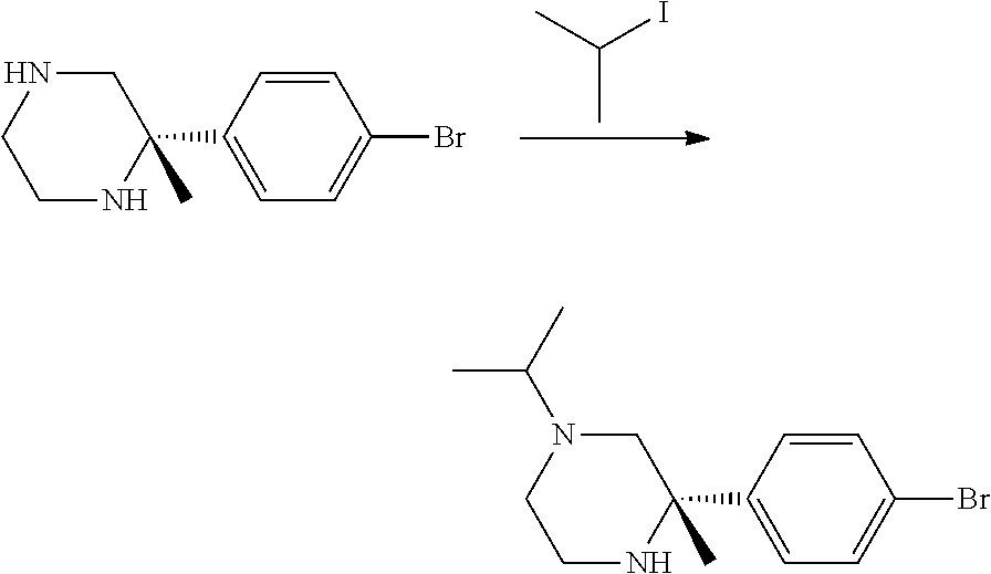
C1NC(C2=CC=C(Br)C=C2)(C)CN(C(C)C)C1.C1NC(C2=CC=C(Br)C=C2)(C)CNC1.CC(I)C
